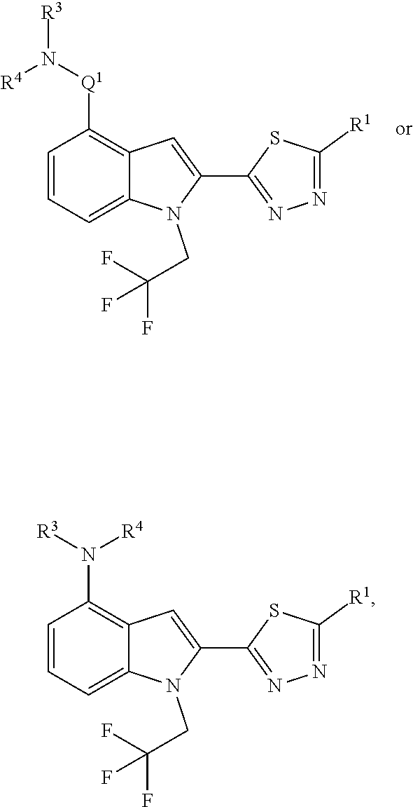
C1=CC=C2C(=C1[Q1]N([R3])[R4])C=C(C1=NN=C([R1])S1)N2CC(F)(F)F.C1=CC=C2C(=C1N([R3])[R4])C=C(C1=NN=C([R1])S1)N2CC(F)(F)F
